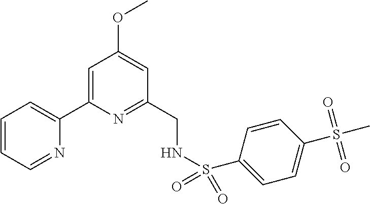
C1=CC=NC(C2=CC(OC)=CC(CNS(C3=CC=C(S(C)(=O)=O)C=C3)(=O)=O)=N2)=C1
